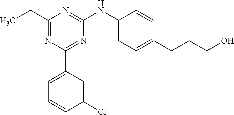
C1(Cl)=CC(C2=NC(NC3=CC=C(CCCO)C=C3)=NC(CC)=N2)=CC=C1
